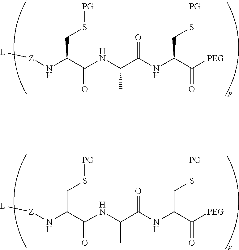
[PEG]C(C(NC(C(NC(C(N[Z][L])CS[PG])=O)C)=O)CS[PG])=O.[PEG]C(C(NC(C(NC(C(N[Z][L])CS[PG])=O)C)=O)CS[PG])=O
